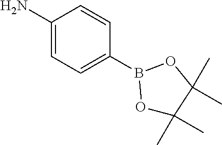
C1(N)=CC=C(B2OC(C)(C)C(C)(C)O2)C=C1
